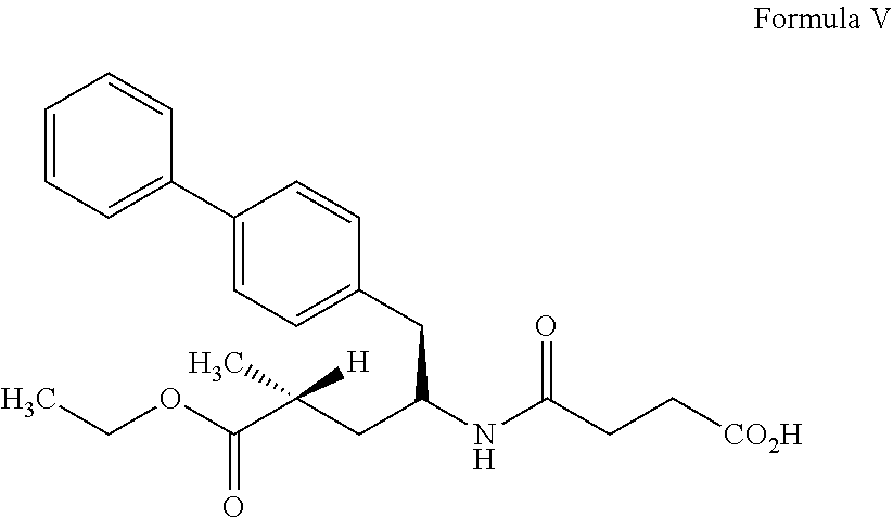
CCOC(C(CC(NC(CC[CO2H])=O)CC1=CC=C(C2=CC=CC=C2)C=C1)(C)[H])=O
